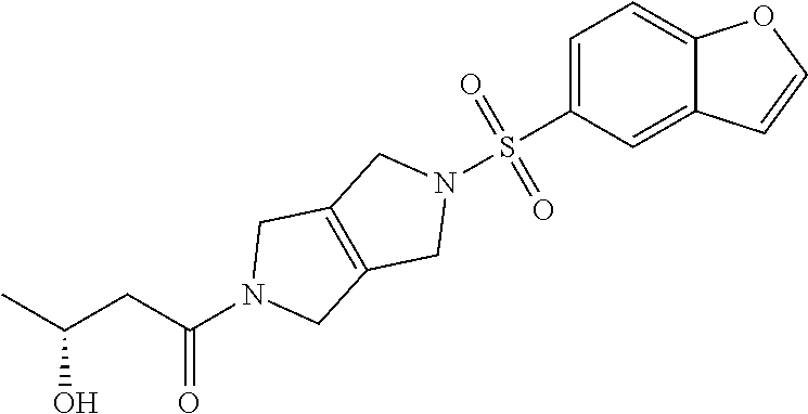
C(C(N1CC2=C(C1)CN(S(C1=CC=C3C(=C1)C=CO3)(=O)=O)C2)=O)C(C)O
